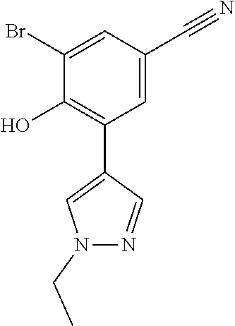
C1=C(C#N)C=C(Br)C(O)=C1C1=CN(CC)N=C1
